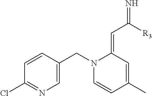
C1=CC(CN2C=CC(C)=CC2=CC([R3])=N)=CN=C1Cl
